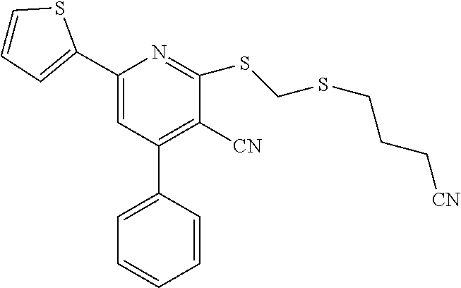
C1(C2=CC=CS2)=CC(C2=CC=CC=C2)=C([CN])C(SCSCCC[CN])=N1
